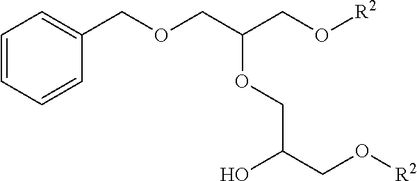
O(CC(CO[R2])OCC(CO[R2])O)CC1=CC=CC=C1
